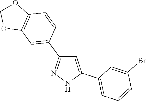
N1C(C2=CC=CC(Br)=C2)=CC(C2=CC3=C(C=C2)OCO3)=N1
